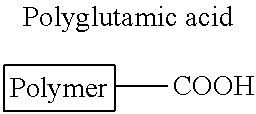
C[COOH]
